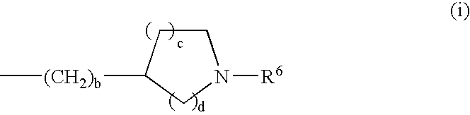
C1CC([(CH2)b]C)CN1[R6]
